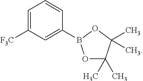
C1=C([F3C])C=C(B2OC(C)(C)C(C)(C)O2)C=C1
